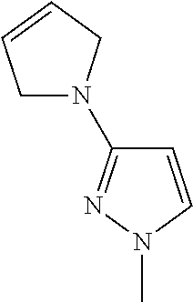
C1=CN(C)N=C1N1CC=CC1
